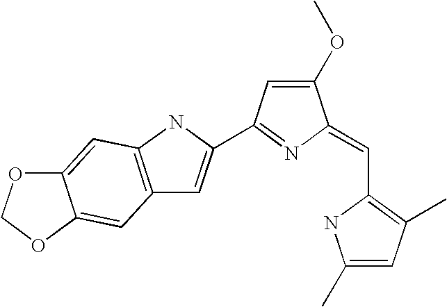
C12=C(NC(C3=NC(=CC4=C(C)C=C(C)N4)C(OC)=C3)=C1)C=C1C(=C2)OCO1
